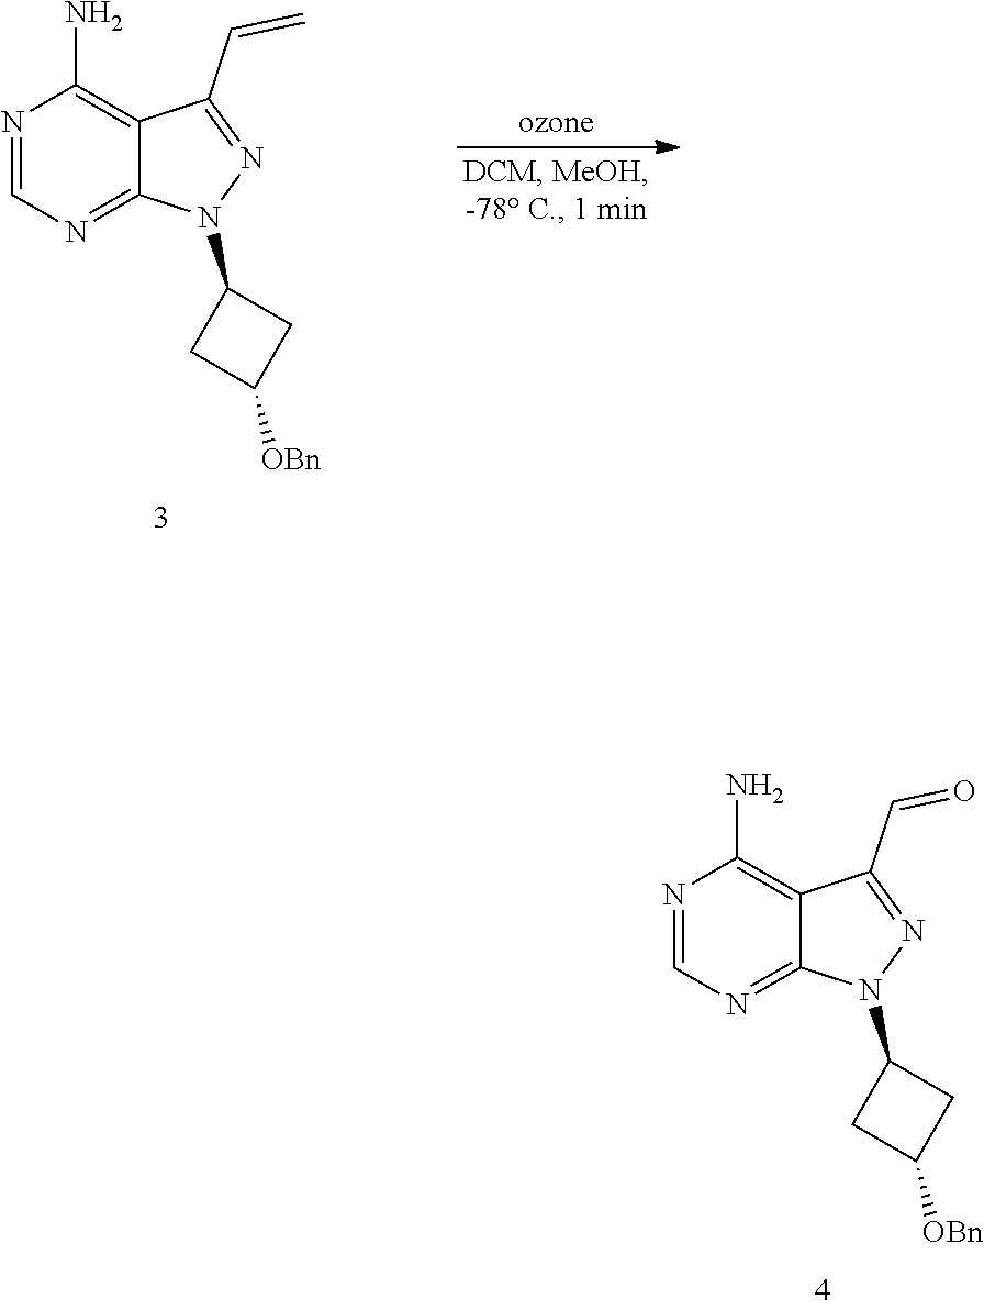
N1=CN=C2C(=C1N)C(C=O)=NN2C1CC([OBn])C1.N1=CN=C2C(=C1N)C(C=C)=NN2C1CC([OBn])C1
